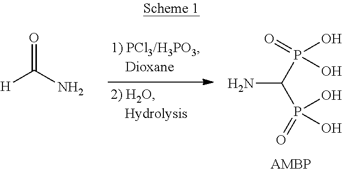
NC(P(O)(O)=O)P(=O)(O)O.[H]C(N)=O
